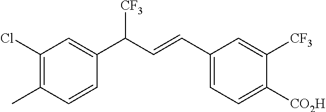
C1(Cl)=C(C)C=CC(C(C=CC2=CC=C([CO2H])C([CF3])=C2)[CF3])=C1
